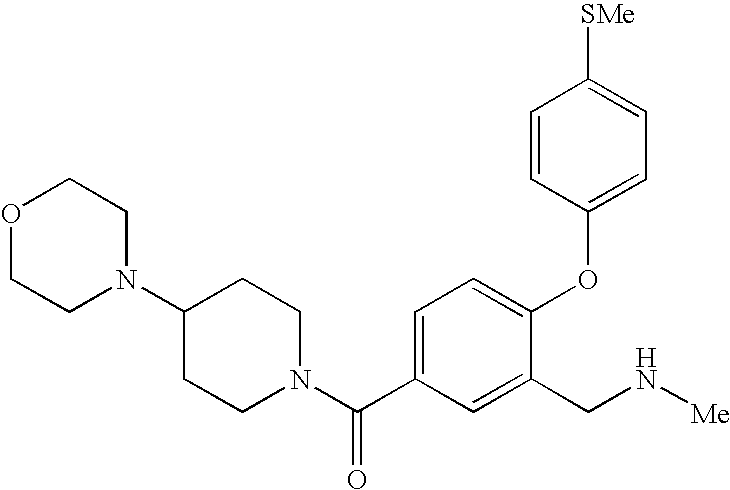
C1=C(C(N2CCC(N3CCOCC3)CC2)=O)C=C(CN[Me])C(OC2=CC=C([SMe])C=C2)=C1
